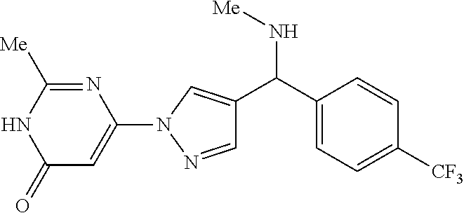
C1(C(C2=CN(C3=CC(=O)NC([Me])=N3)N=C2)N[Me])=CC=C([CF3])C=C1
